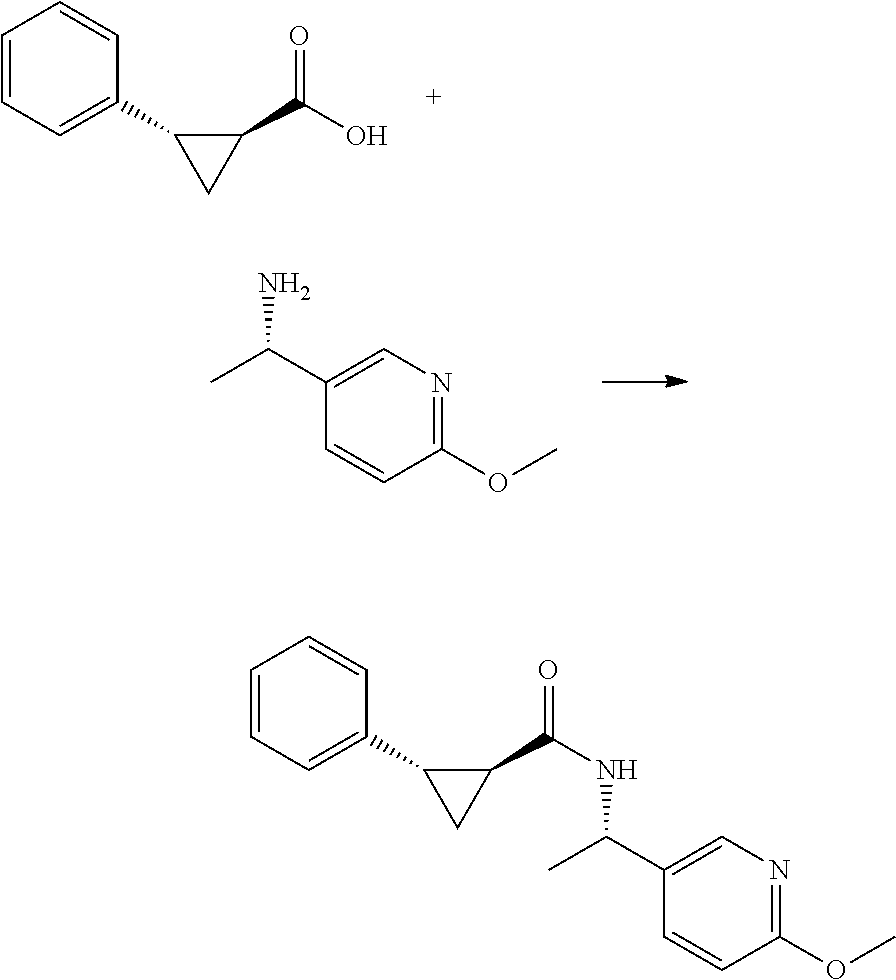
C1(C(O)=O)C(C2=CC=CC=C2)C1.C1(C(C)N)=CN=C(OC)C=C1.C1(C(NC(C)C2=CN=C(OC)C=C2)=O)C(C2=CC=CC=C2)C1
